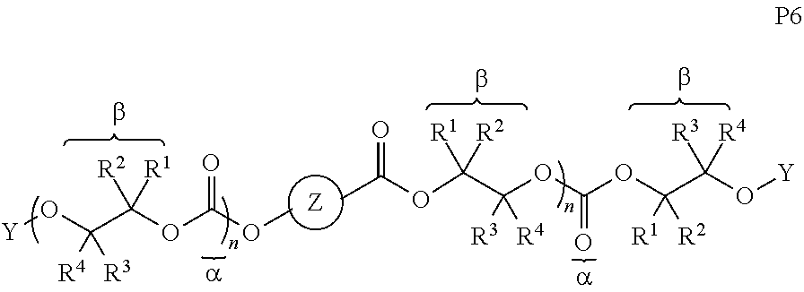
[Y]OC(C(OC(OC)=O)([R2])[R1])([R4])[R3].[Z].O(C(C(OC(OC(C(O[Y])([R3])[R4])([R1])[R2])=O)([R3])[R4])([R1])[R2])C(C)=O
